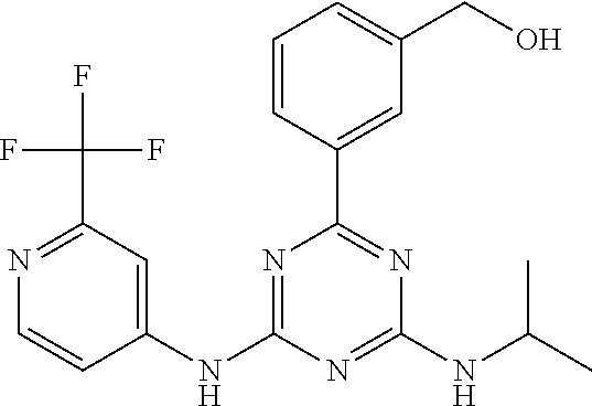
C1=CC(C2=NC(NC(C)C)=NC(NC3=CC(C(F)(F)F)=NC=C3)=N2)=CC(CO)=C1
